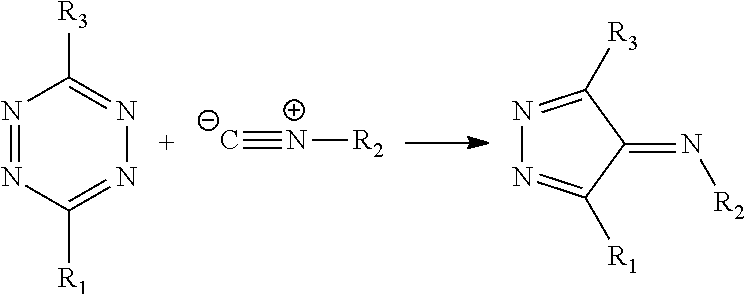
N1=NC([R1])=NN=C1[R3].[C-]#[N+][R2].N1=C([R3])C(=N[R2])C([R1])=N1
